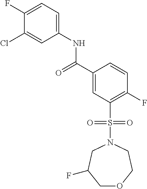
C1(F)=CC=C(NC(C2=CC(S(N3CC(F)COCC3)(=O)=O)=C(F)C=C2)=O)C=C1Cl
